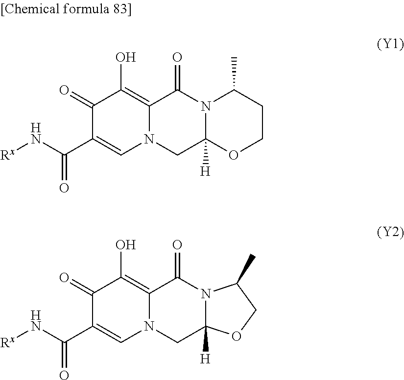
C1(=O)C(C(N[Rx])=O)=CN2C(=C1O)C(=O)N1C(C)CCOC1([H])C2.C1(=O)C(C(N[Rx])=O)=CN2C(=C1O)C(=O)N1C([H])(C2)OCC1C
